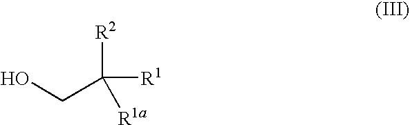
OCC([R1])([R2])[R1a]
